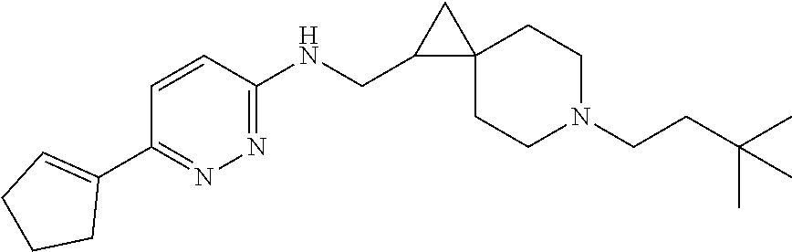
C1=CC(NCC2C3(C2)CCN(CCC(C)(C)C)CC3)=NN=C1C1=CCCC1
